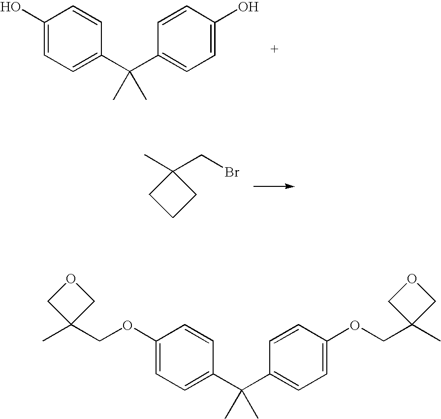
C1(O)=CC=C(C(C2=CC=C(O)C=C2)(C)C)C=C1.C1(C)(CBr)CCC1.C1(OCC2(C)COC2)=CC=C(C(C2=CC=C(OCC3(C)COC3)C=C2)(C)C)C=C1
